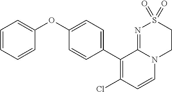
C1=CC=CC(OC2=CC=C(C3=C(Cl)C=CN4C3=NS(=O)(=O)CC4)C=C2)=C1
